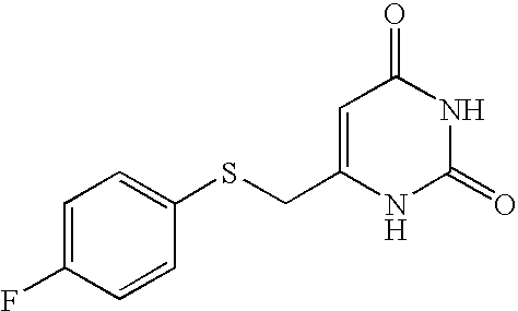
O=C1C=C(CSC2=CC=C(F)C=C2)NC(=O)N1
